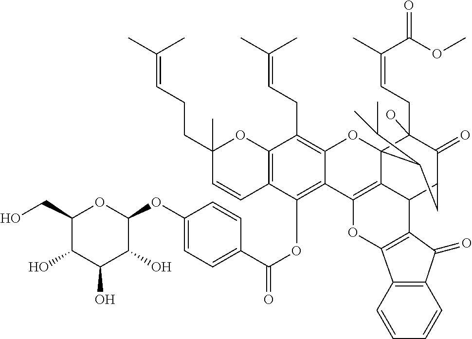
C12=C(C=CC(CCC=C(C)C)(C)O1)C(OC(C1=CC=C(OC3OC(CO)C(O)C(O)C3O)C=C1)=O)=C1C(=C2CC=C(C)C)OC23C(CC=C(C)C(OC)=O)(O)C(=O)C(CC2C(C)C)C2C3=C1OC1=C2C(=O)C2=C1C=CC=C2
